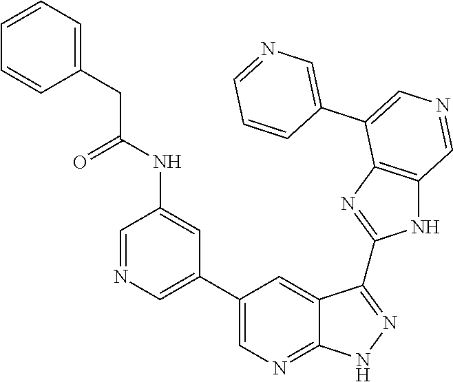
C1=NC=C(C2=CN=C3C(=C2)C(C2=NC4=C(N2)C=NC=C4C2=CN=CC=C2)=NN3)C=C1NC(CC1=CC=CC=C1)=O
